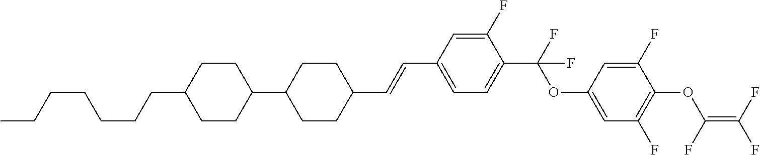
C1(C=CC2CCC(C3CCC(CCCCCCC)CC3)CC2)=CC=C(C(F)(OC2=CC(F)=C(OC(=C(F)F)F)C(F)=C2)F)C(F)=C1
